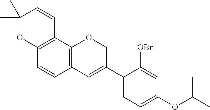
C1(C)(C)OC2=C(C=C1)C1=C(C=C2)C=C(C2=CC=C(OC(C)C)C=C2[OBn])CO1
